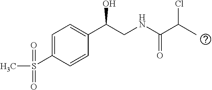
C1=C(S(C)(=O)=O)C=CC(C(CNC(C(C)Cl)=O)O)=C1
